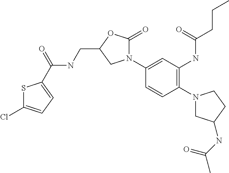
C(=O)(NCC1OC(=O)N(C2=CC(NC(CCC)=O)=C(N3CC(NC(C)=O)CC3)C=C2)C1)C1=CC=C(Cl)S1
